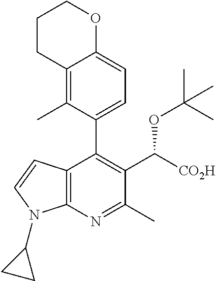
C12=C(N=C(C)C(C([CO2H])OC(C)(C)C)=C1C1=CC=C3C(=C1C)CCCO3)N(C1CC1)C=C2
